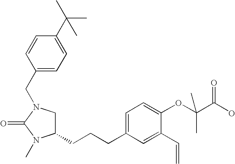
C1(CCCC2=CC=C(OC(C(O)=O)(C)C)C(C=C)=C2)CN(CC2=CC=C(C(C)(C)C)C=C2)C(=O)N1C
